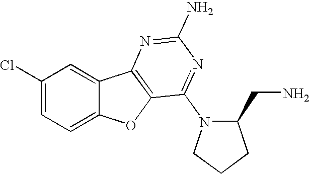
C1(Cl)=CC=C2C(=C1)C1=C(O2)C(N2C(CN)CCC2)=NC(N)=N1
